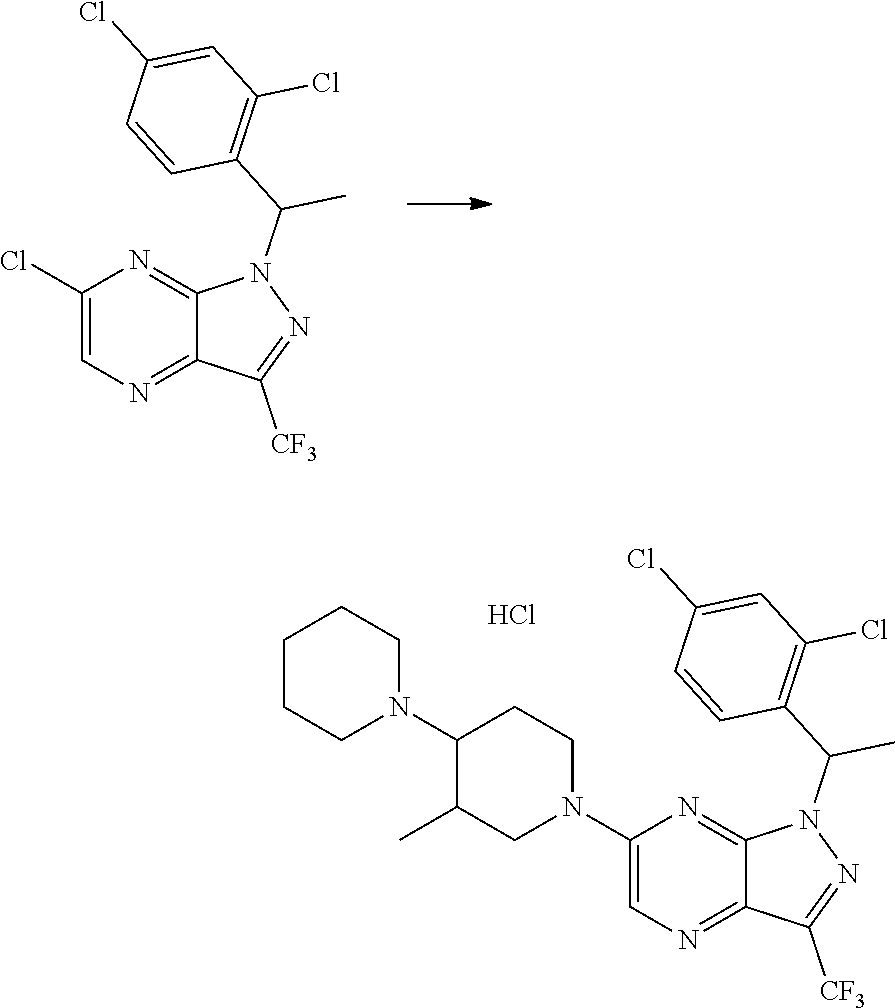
ClC1=CN=C2C(=N1)N(C(C1=C(Cl)C=C(Cl)C=C1)C)N=C2[CF3].C1CCN(C2C(C)CN(C3=CN=C4C(=N3)N(C(C3=C(Cl)C=C(Cl)C=C3)C)N=C4[CF3])CC2)CC1.Cl
